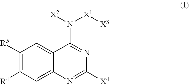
C1([X4])=NC2=CC([R4])=C([R5])C=C2C(N([X2])[X1][X3])=N1
